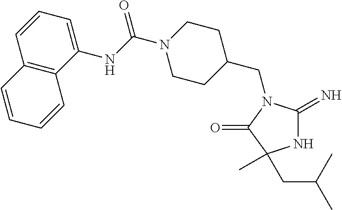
C1C(CN2C(=N)NC(C)(CC(C)C)C2=O)CCN(C(NC2=CC=CC3=C2C=CC=C3)=O)C1
